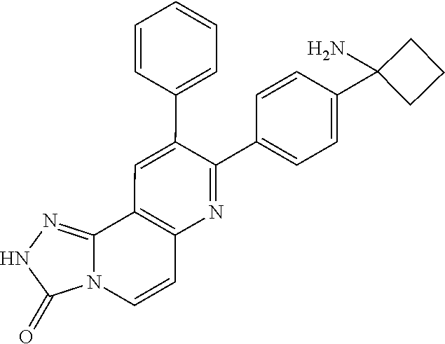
C1=CN2C(=NNC2=O)C2=C1N=C(C1=CC=C(C3(N)CCC3)C=C1)C(C1=CC=CC=C1)=C2
